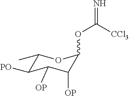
C1(C)C([PO])C([OP])C([OP])C(OC(=N)[CCl3])O1
